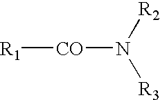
[R1][CO]N([R2])[R3]
